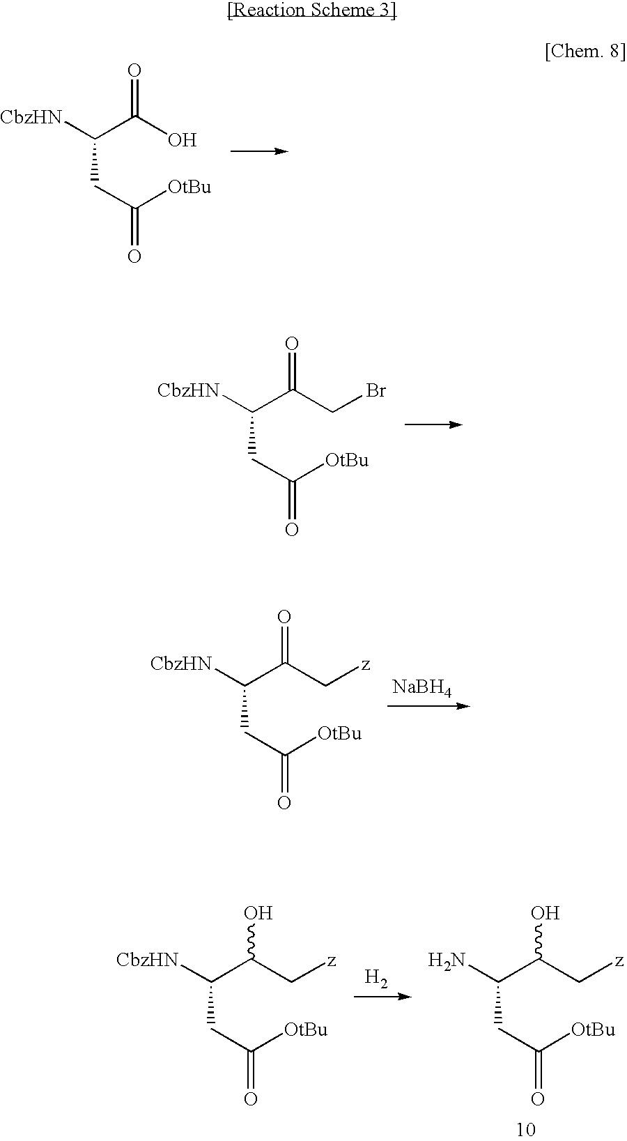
C(CC([OtBu])=O)(C(O)=O)[CbzHN].C(CC([OtBu])=O)(C(CBr)=O)[CbzHN].[NaBH4].C(CC([OtBu])=O)(C(C[z])=O)[CbzHN].[H2].C(CC([OtBu])=O)(C(C[z])O)N.C(CC([OtBu])=O)(C(C[z])O)[CbzHN]
